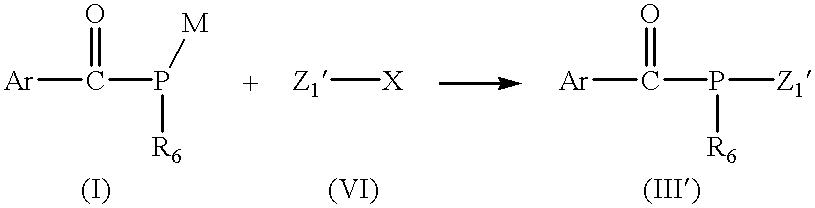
[Ar]C(P([M])[R6])=O.[Z1][X].[Ar]C(P([Z1])[R6])=O
